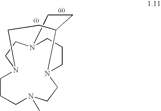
C1CCN(C)CCN2CCCN3CCN1CCC2CC3
